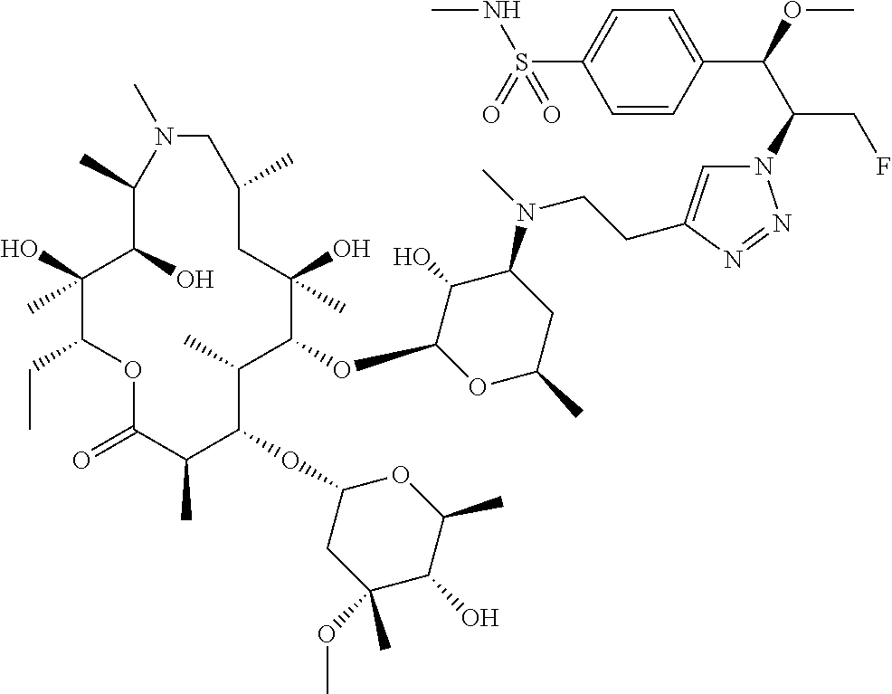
C1(O)(C)C(CC)OC(=O)C(C)C(OC2CC(OC)(C)C(O)C(C)O2)C(C)C(OC2OC(C)CC(N(C)CCC3=CN(C(C(OC)C4=CC=C(S(=O)(NC)=O)C=C4)CF)N=N3)C2O)C(O)(C)CC(C)CN(C)C(C)C1O
